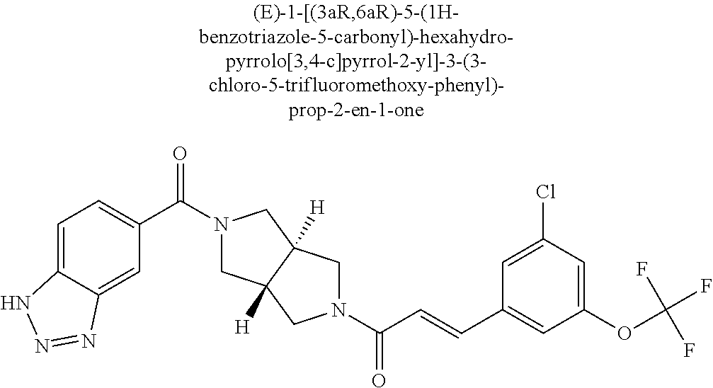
C1=C2C(=CC(C(=O)N3CC4([H])C([H])(C3)CN(C(=O)C=CC3=CC(OC(F)(F)F)=CC(Cl)=C3)C4)=C1)N=NN2
